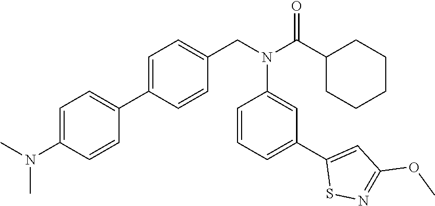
C1=C(N(C)C)C=CC(C2=CC=C(CN(C(C3CCCCC3)=O)C3=CC(C4=CC(OC)=NS4)=CC=C3)C=C2)=C1
